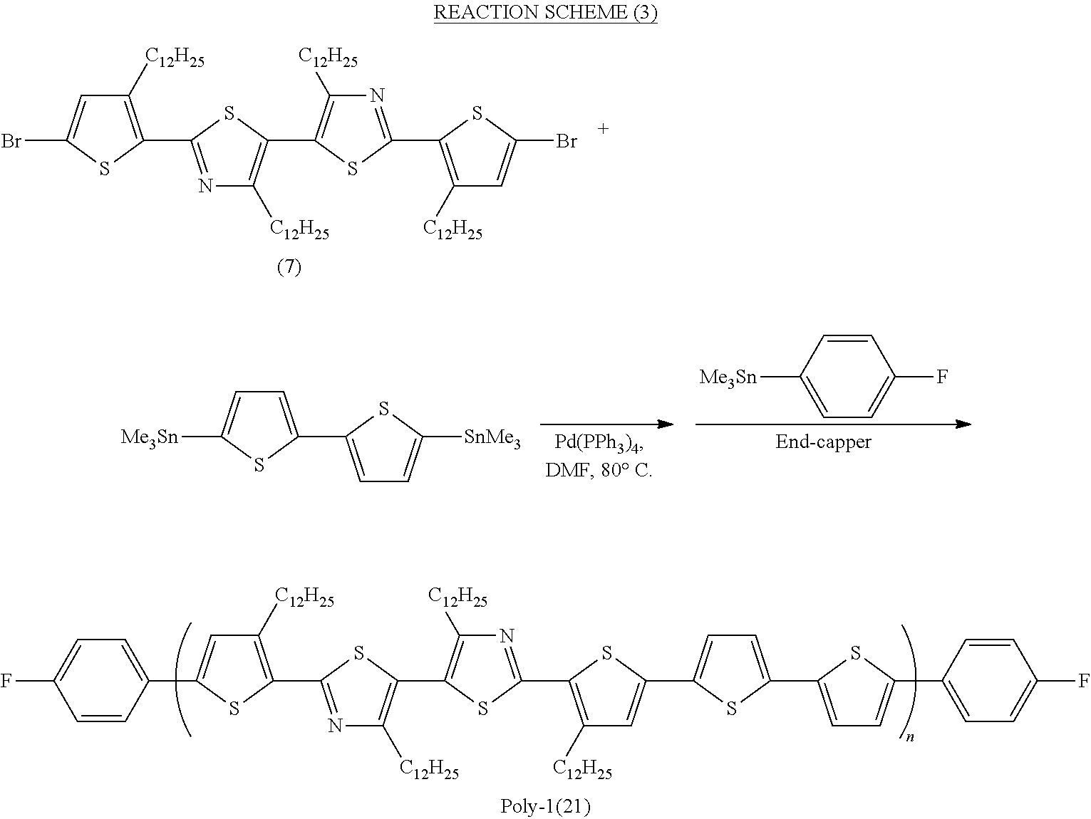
N1=C(C2=C([C12H25])C=C(Br)S2)SC(C2=C([C12H25])N=C(C3=C([C12H25])C=C(Br)S3)S2)=C1[C12H25].C1=CC([Me3Sn])=CC=C1F.C1=C(C2=CC=C([SnMe3])S2)SC([Me3Sn])=C1.N1=C(C2=C([C12H25])C=C(C3=CC=C(C4=CC=C(C5=CC=C(F)C=C5)S4)S3)S2)SC(C2=C([C12H25])N=C(C3=C([C12H25])C=C(C4=CC=C(F)C=C4)S3)S2)=C1[C12H25]
